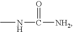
CNC([NH2])=O
